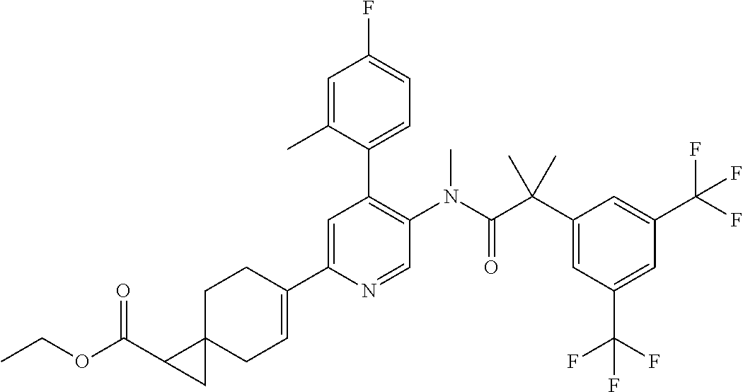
C1CC(C2=CC(C3=CC=C(F)C=C3C)=C(N(C(C(C3=CC(C(F)(F)F)=CC(C(F)(F)F)=C3)(C)C)=O)C)C=N2)=CCC12C(C(=O)OCC)C2
